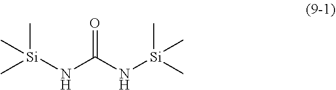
O=C(N[Si](C)(C)C)N[Si](C)(C)C
